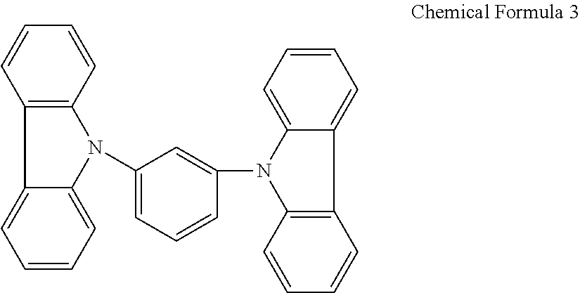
C12=C(C=CC=C1)N(C1=CC=CC(N3C4=CC=CC=C4C4=C3C=CC=C4)=C1)C1=CC=CC=C21
